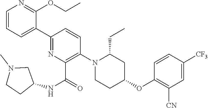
C1(C2=CC=CN=C2OCC)=NC(C(=O)NC2CN(C)CC2)=C(N2CCC(OC3=C([CN])C=C([CF3])C=C3)CC2CC)C=C1
